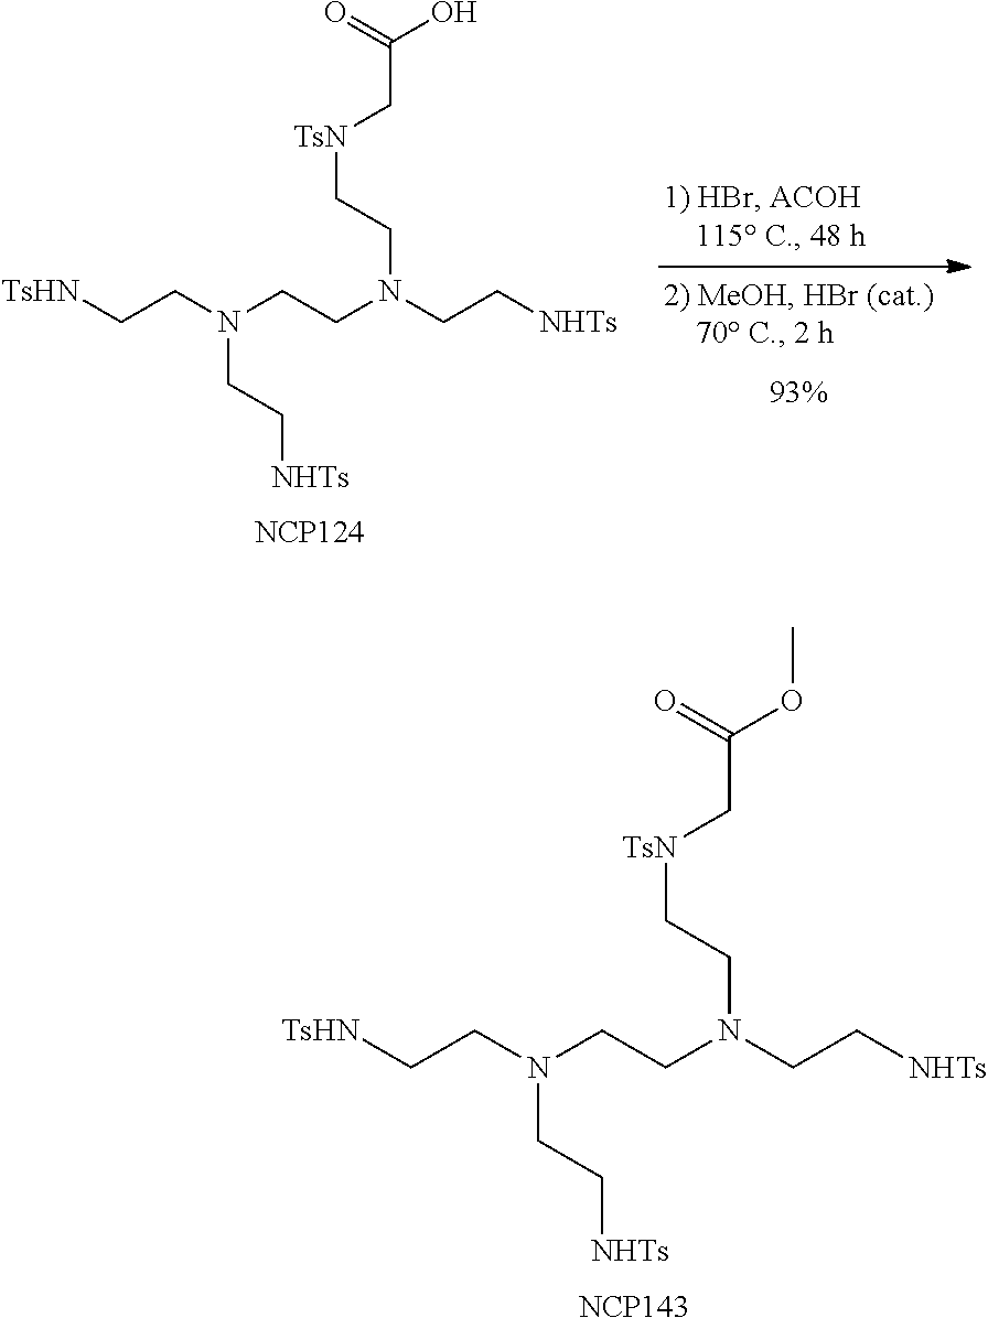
[NCP124].[TsHN]CCN(CCN(CC[NHTs])CC[TsN]CC(O)=O)CC[NHTs].[NCP143].[TsHN]CCN(CCN(CC[NHTs])CC[TsN]CC(OC)=O)CC[NHTs]
